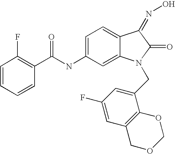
C1=CC=CC(C(NC2=CC=C3C(=C2)N(CC2=CC(F)=CC4=C2OCOC4)C(=O)C3=NO)=O)=C1F
